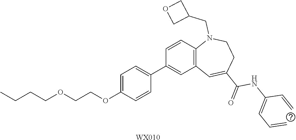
[WX010].CCCCOCCOC1=CC=C(C2=CC3=C(C=C2)N(CC2COC2)CCC(C(=O)NC(=CC=C)C=C)=C3)C=C1
